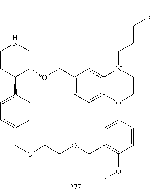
C1CC(C2=CC=C(COCCOCC3=C(OC)C=CC=C3)C=C2)C(OCC2=CC=C3C(=C2)N(CCCOC)CCO3)CN1
